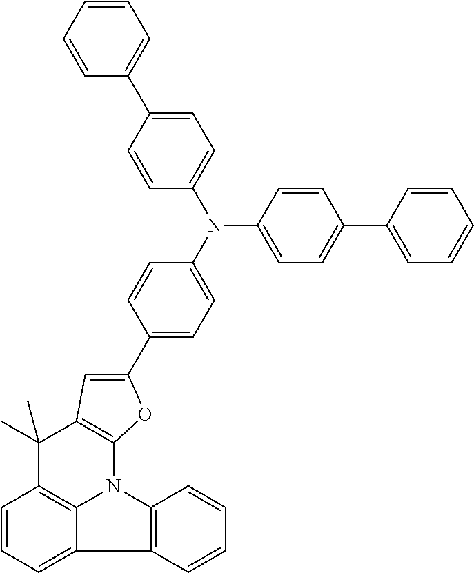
C1=CC=C2C3=C1C(C)(C)C1=C(N3C3=C2C=CC=C3)OC(C2=CC=C(N(C3=CC=C(C4=CC=CC=C4)C=C3)C3=CC=C(C4=CC=CC=C4)C=C3)C=C2)=C1
